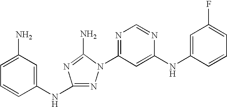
N1=C(NC2=CC(N)=CC=C2)N=C(N)N1C1=NC=NC(NC2=CC(F)=CC=C2)=C1
